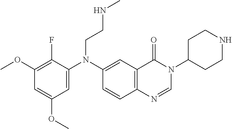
C1(OC)=C(F)C(N(C2=CC3=C(C=C2)N=CN(C2CCNCC2)C3=O)CCNC)=CC(OC)=C1
